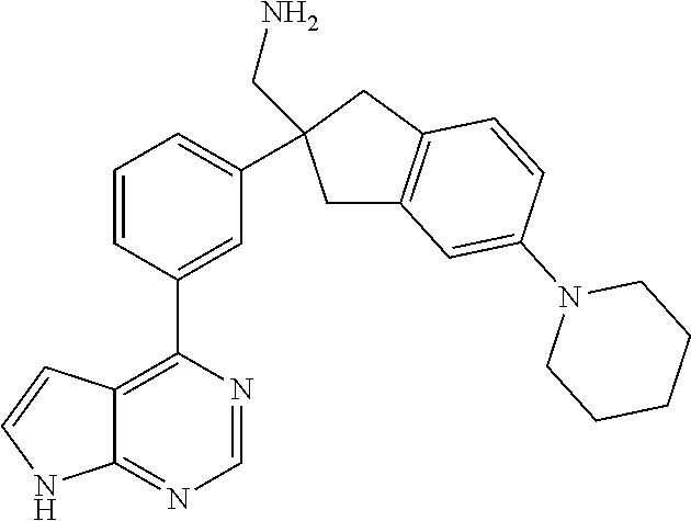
C12=C(C3=CC(C4(CN)CC5=C(C4)C=CC(N4CCCCC4)=C5)=CC=C3)N=CN=C1NC=C2
